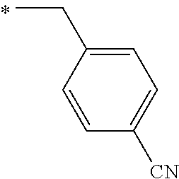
C1=CC(CC)=CC=C1[CN]
